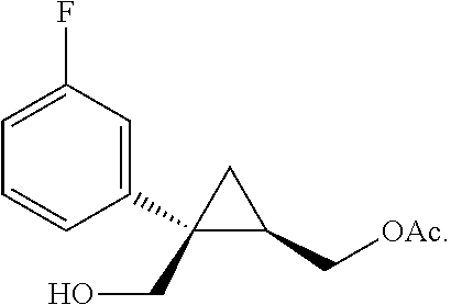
C1(C2(CO)C(C[OAc])C2)=CC(F)=CC=C1
